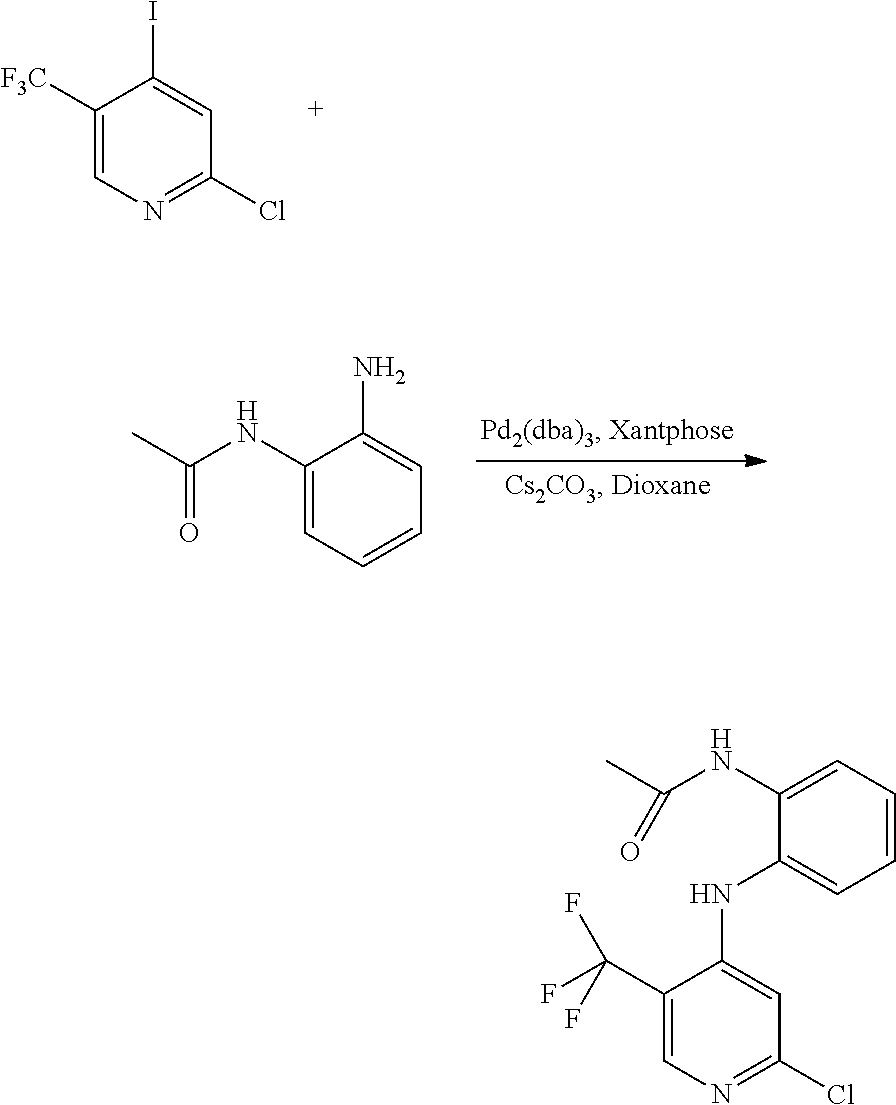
C1([F3C])=CN=C(Cl)C=C1I.C1(NC(C)=O)=CC=CC=C1N.C1(NC(C)=O)=CC=CC=C1NC1=CC(Cl)=NC=C1C(F)(F)F
